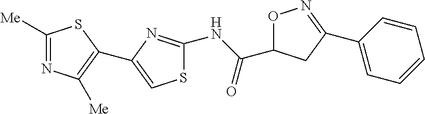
C1(NC(C2ON=C(C3=CC=CC=C3)C2)=O)=NC(C2=C([Me])N=C([Me])S2)=CS1
